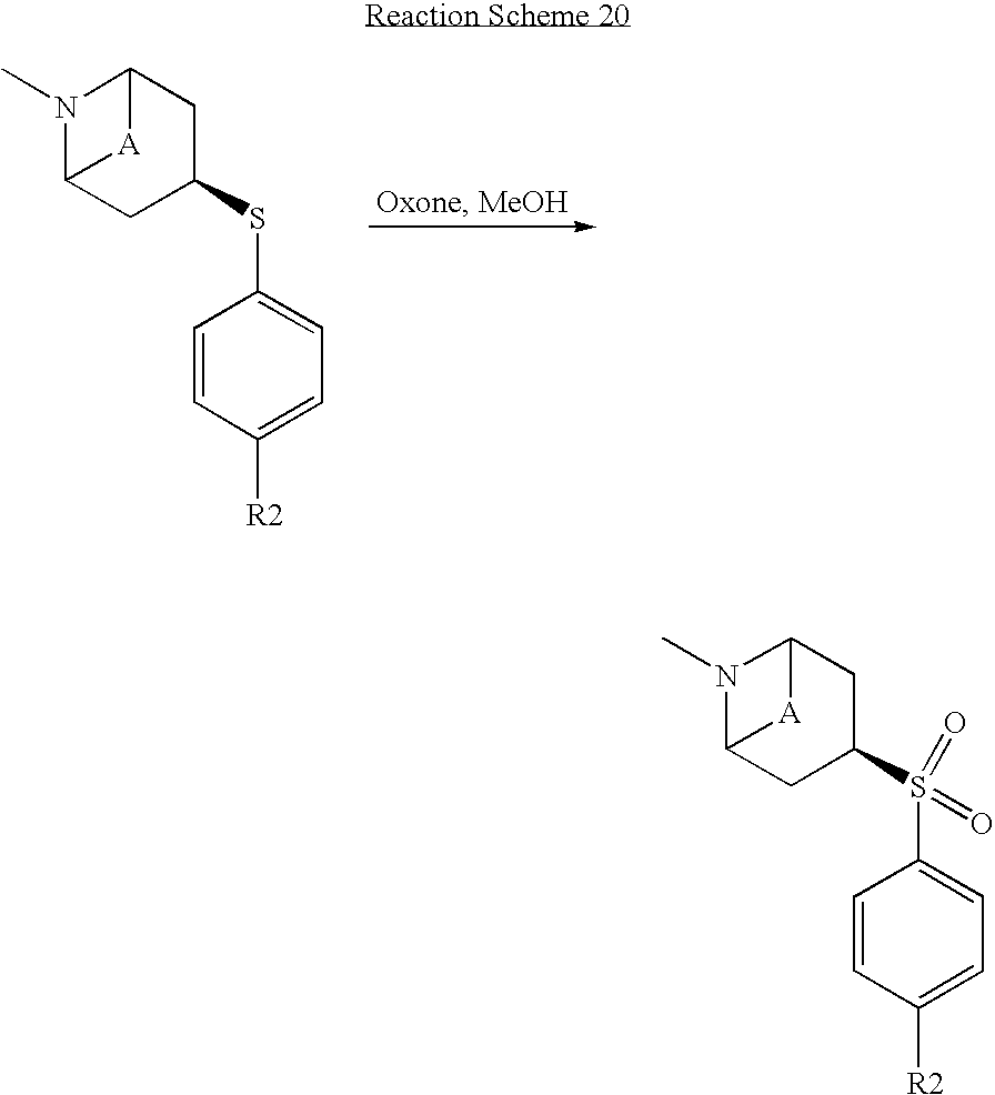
N1(C)C2CC(SC3=CC=C([R2])C=C3)CC1[A]2.N1(C)C2CC(S(C3=CC=C([R2])C=C3)(=O)=O)CC1[A]2
